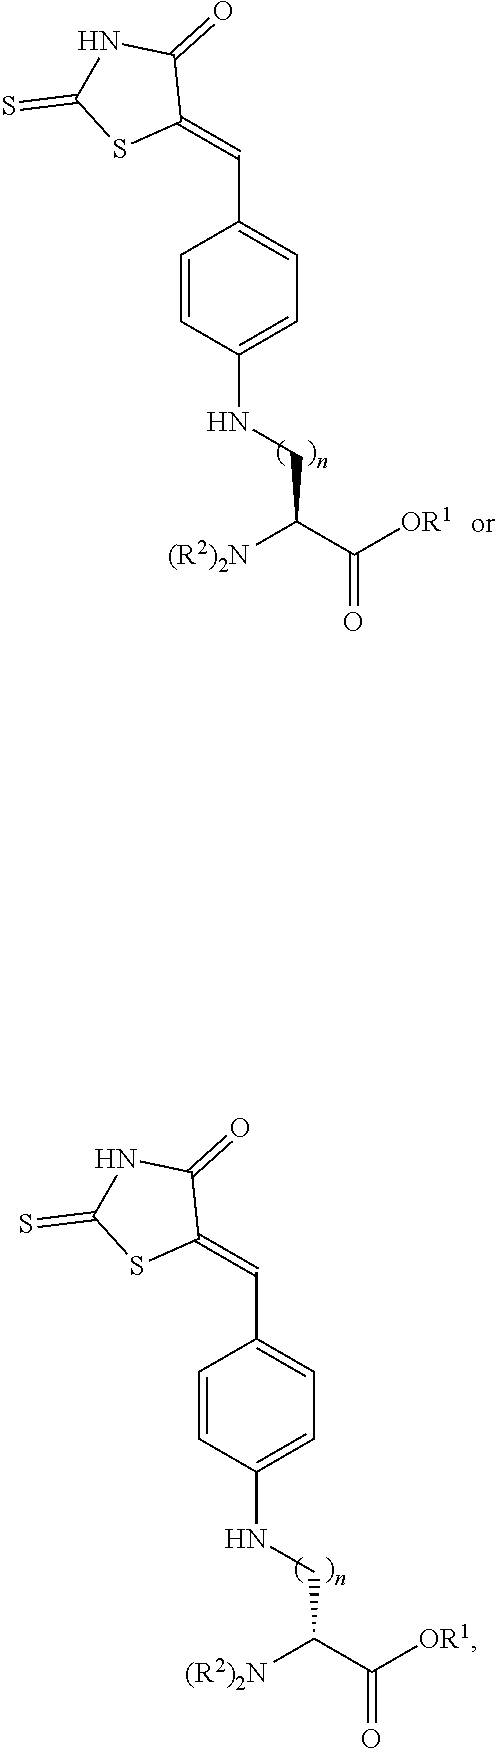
C(C(C([OR1])=O)[(R2)2N])NC1=CC=C(C=C2C(=O)NC(=S)S2)C=C1.C(C(C([OR1])=O)[(R2)2N])NC1=CC=C(C=C2C(=O)NC(=S)S2)C=C1
